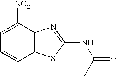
C1=CC2=C(C([NO2])=C1)N=C(NC(C)=O)S2
